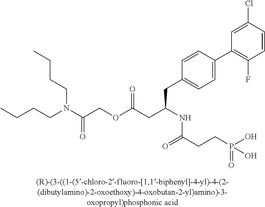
C(N(C(COC(CC(NC(CCP(O)(=O)O)=O)CC1=CC=C(C2=C(F)C=CC(Cl)=C2)C=C1)=O)=O)CCCC)CCC
